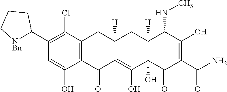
C1(C2[NBn]CCC2)=C(Cl)C2=C(C(O)=C1)C(=O)C1=C(O)C3(O)C([H])(CC1([H])C2)C(NC)C(O)=C(C(=O)N)C3=O
